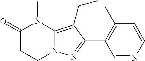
C1C(=O)N(C)C2=C(CC)C(C3=C(C)C=CN=C3)=NN2C1
